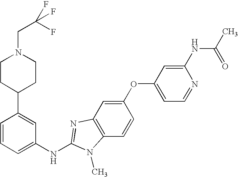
C1=CC=C(NC2=NC3=C(C=CC(OC4=CC=NC(NC(C)=O)=C4)=C3)N2C)C=C1C1CCN(CC(F)(F)F)CC1
